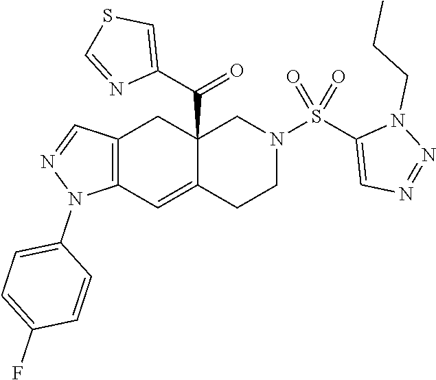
C12=C(C=C3C(C(C4=CSC=N4)=O)(C1)CN(S(C1=CN=NN1CCC)(=O)=O)CC3)N(C1=CC=C(F)C=C1)N=C2
